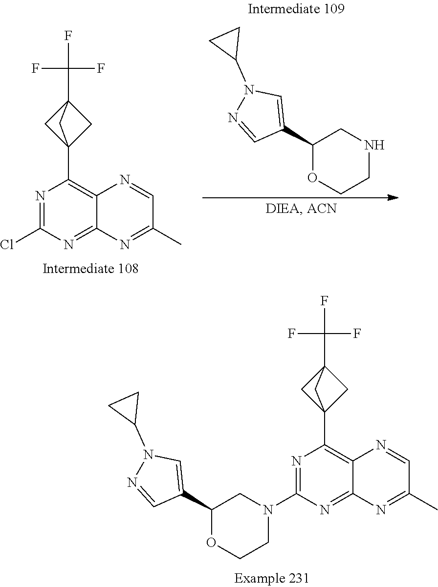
N1CC(C2=CN(C3CC3)N=C2)OCC1.N1=C(Cl)N=C2C(=C1C13CC(C(F)(F)F)(C1)C3)N=CC(C)=N2.N1=C(N2CC(C3=CN(C4CC4)N=C3)OCC2)N=C2C(=C1C13CC(C(F)(F)F)(C1)C3)N=CC(C)=N2
